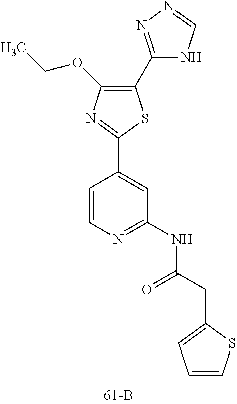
C1(C2=NN=CN2)=C(OCC)N=C(C2=CC(NC(CC3=CC=CS3)=O)=NC=C2)S1
